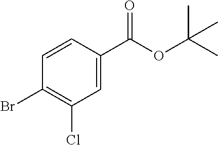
C1=CC(C(OC(C)(C)C)=O)=CC(Cl)=C1Br
